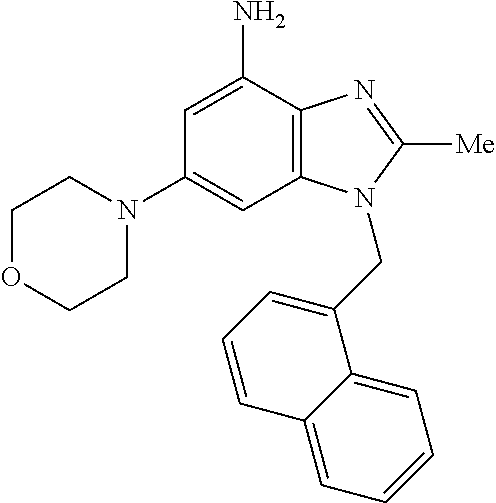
C1(N2CCOCC2)=CC2=C(C(N)=C1)N=C([Me])N2CC1=CC=CC2=CC=CC=C12
